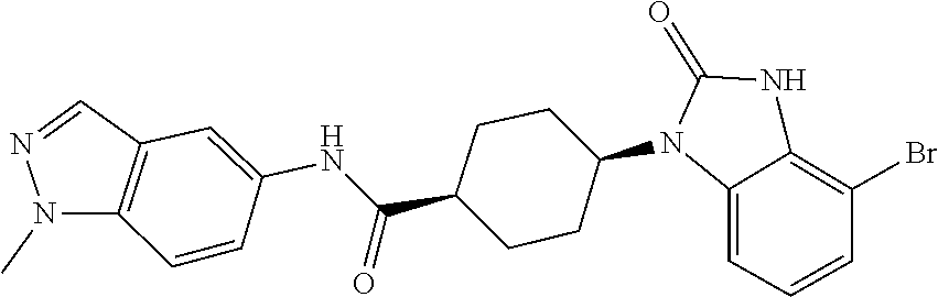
O=C1NC2=C(Br)C=CC=C2N1C1CCC(C(NC2=CC3=C(C=C2)N(C)N=C3)=O)CC1
